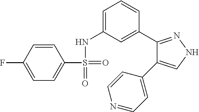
C1(F)=CC=C(S(=O)(NC2=CC=CC(C3=NNC=C3C3=CC=NC=C3)=C2)=O)C=C1
